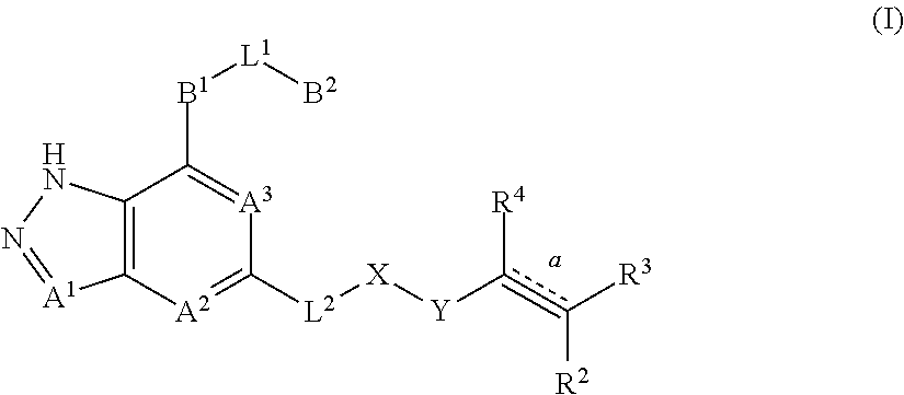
C12=C([A2]=C([L2][X][Y]c(c([R3])[R2])[R4])[A3]=C1[B1][L1][B2])[A1]=NN2
